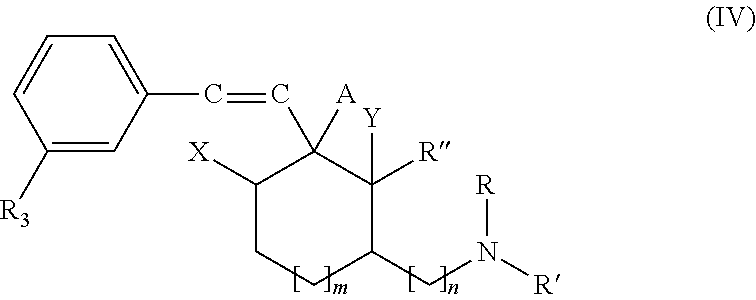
C1([R3])=CC(C=CC2([A])C([X])CCC(CN([R])[R])C2([Y])[R])=CC=C1
